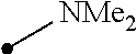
[NMe2]C
